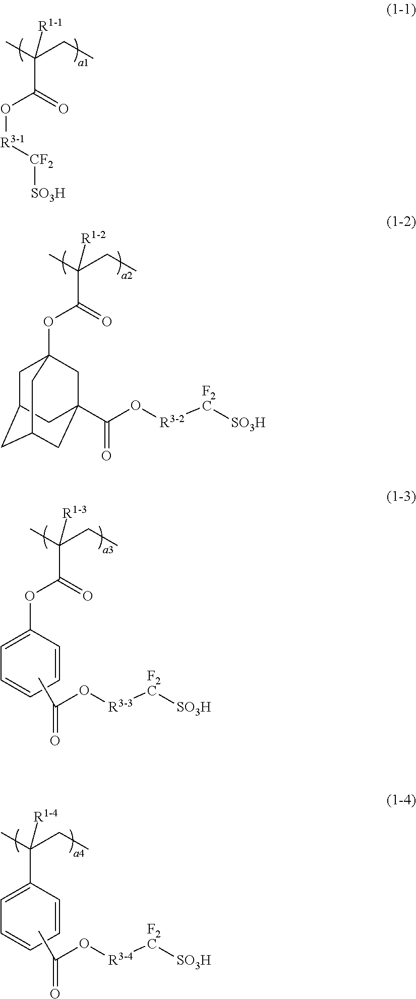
CC(CC)([R1-1])C(=O)O[R3-1][CF2][SO3H].CC(CC)([R1-2])C(=O)OC12CC3CC(CC(C(O[R3-2][F2C][SO3H])=O)(C1)C3)C2.CC(CC)([R1-3])C(=O)OC1=CC=CC=C1.CC(O[R3-3][F2C][SO3H])=O.C1(C(CC)(C)[R1-4])=CC=CC=C1.CC(O[R3-4][F2C][SO3H])=O
